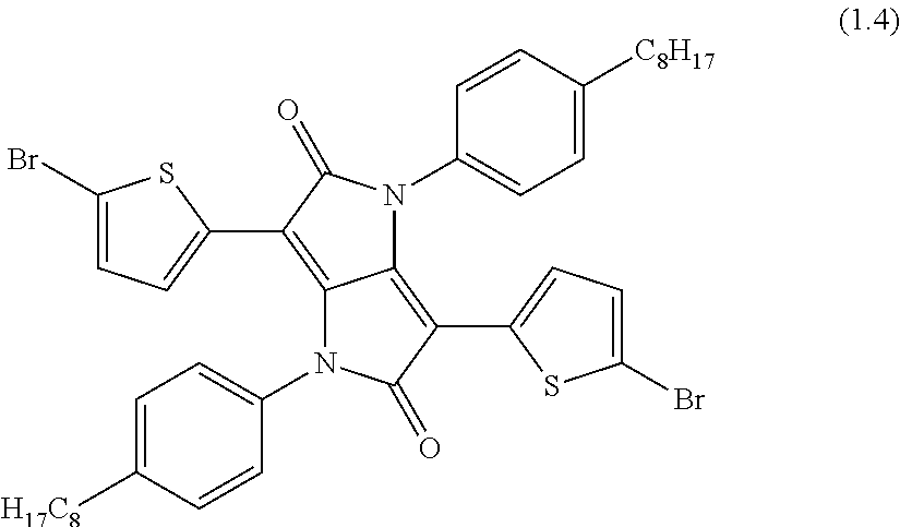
C12=C(C3=CC=C(Br)S3)C(=O)N(C3=CC=C([H17C8])C=C3)C1=C(C1=CC=C(Br)S1)C(=O)N2C1=CC=C([C8H17])C=C1
